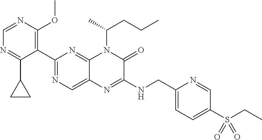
C1=NC(OC)=C(C2=NC=C3C(=N2)N(C(C)CCC)C(=O)C(NCC2=CC=C(S(=O)(=O)CC)C=N2)=N3)C(C2CC2)=N1
